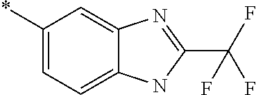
C1(*)=CC=C2C(=C1)N=C(C(F)(F)F)N2
